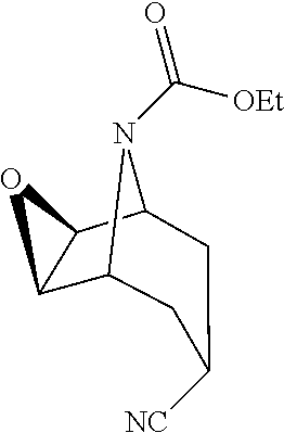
C12C3C(C(N1C([OEt])=O)CC([NC])C2)O3
